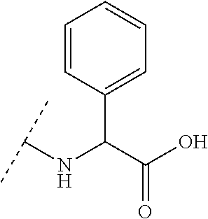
C1(C(C(O)=O)NC(C)C)=CC=CC=C1
